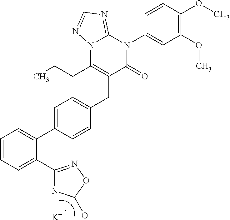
C1=CC=C(C2=NOC(O)N2)C(C2=CC=C(CC3=C(CCC)N4C(=NC=N4)N(C4=CC(OC)=C(OC)C=C4)C3=O)C=C2)=C1.[K]
